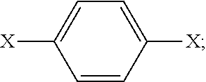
C1=CC([X])=CC=C1[X]
